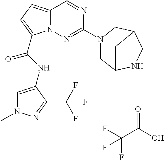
O=C(O)C(F)(F)F.N1=CC2=CC=C(C(NC3=CN(C)N=C3C(F)(F)F)=O)N2N=C1N1CC2NCC(C1)C2
